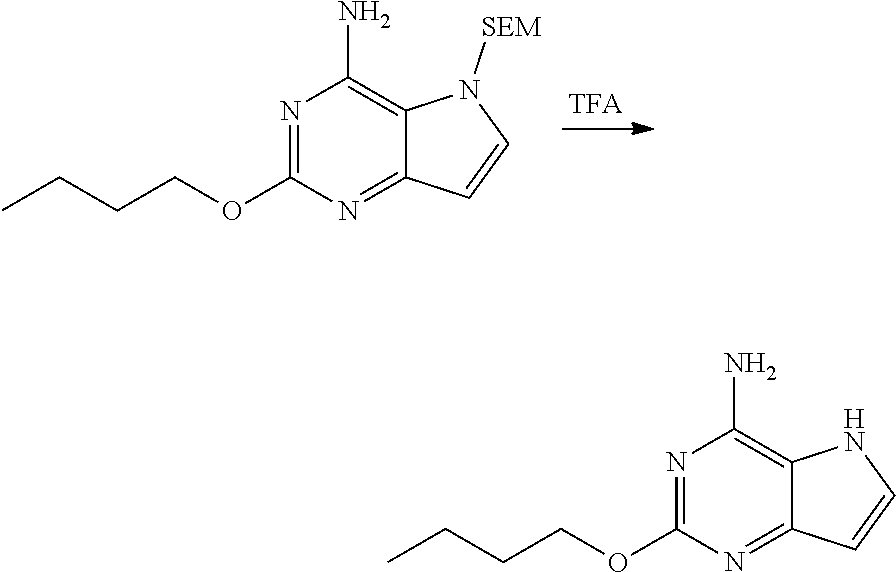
N1=C(OCCCC)N=C2C(=C1N)N([SEM])C=C2.N1=C(OCCCC)N=C2C(=C1N)NC=C2
